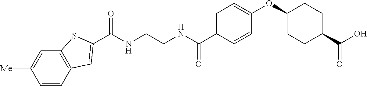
C(NCCNC(C1=CC=C(OC2CCC(C(O)=O)CC2)C=C1)=O)(=O)C1=CC2=C(C=C([Me])C=C2)S1
